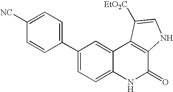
C1(C2=CC=C([NC])C=C2)=CC=C2C(=C1)C1=C(C(=O)N2)NC=C1[EtO2C]
